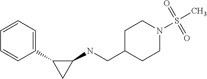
N(C1C(C2=CC=CC=C2)C1)CC1CCN(S(C)(=O)=O)CC1
